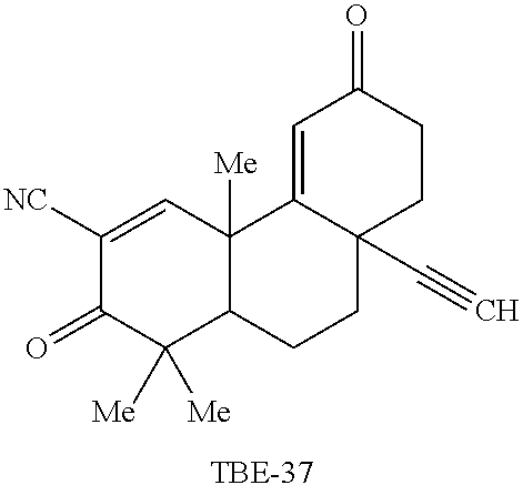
C1([NC])=CC2([Me])C(C([Me])([Me])C1=O)CCC1(C#C)C2=CC(=O)CC1
